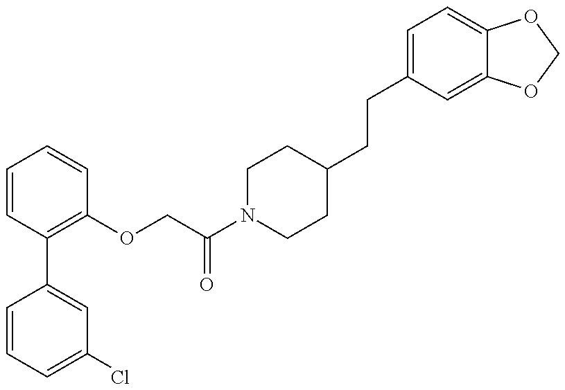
C1=CC=C(Cl)C=C1C1=C(OCC(N2CCC(CCC3=CC=C4C(=C3)OCO4)CC2)=O)C=CC=C1
